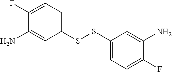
C1(SSC2=CC=C(F)C(N)=C2)=CC=C(F)C(N)=C1
